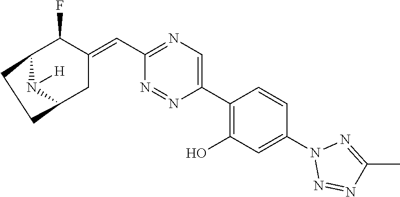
C12N([H])C(CC(=CC3=NC=C(C4=C(O)C=C(N5N=NC(C)=N5)C=C4)N=N3)C1F)CC2
